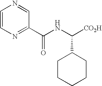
C1=CN=C(C(NC([CO2H])C2CCCCC2)=O)C=N1
